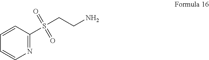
C1=CC(S(CCN)(=O)=O)=NC=C1
